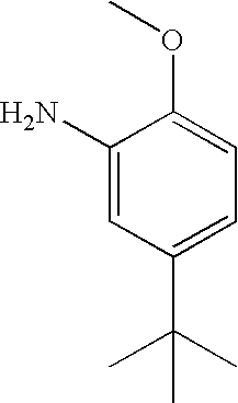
C1(N)=CC(C(C)(C)C)=CC=C1OC
